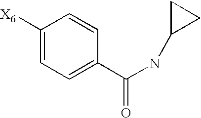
C1([X6])=CC=C(C(NC2CC2)=O)C=C1
